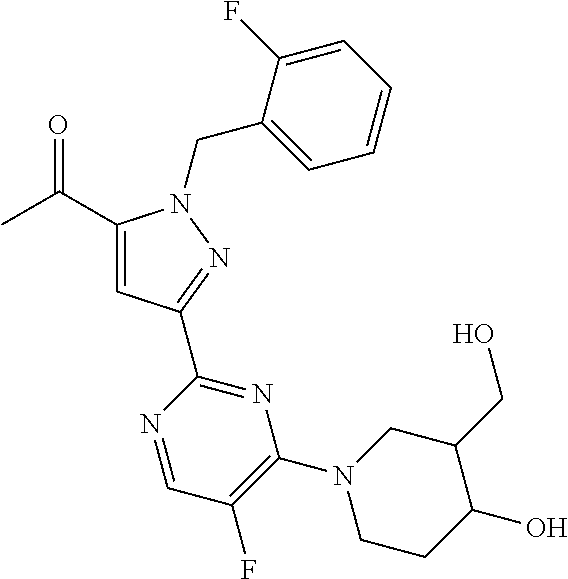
C(C1=CC(C2=NC(N3CCC(O)C(CO)C3)=C(F)C=N2)=NN1CC1=CC=CC=C1F)(C)=O
